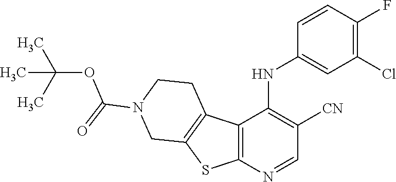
C(C)(C)(C)OC(N1CCC2=C(SC3=C2C(NC2=CC(Cl)=C(F)C=C2)=C([CN])C=N3)C1)=O
